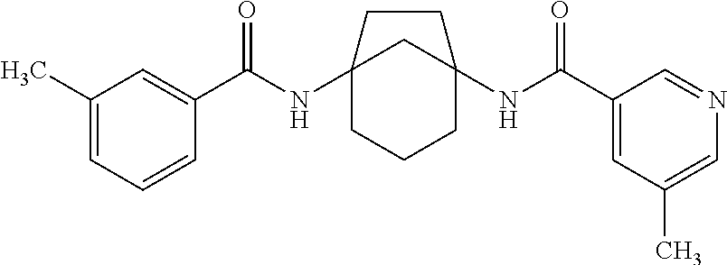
C12(NC(C3=CC(C)=CC=C3)=O)CCCC(NC(C3=CC(C)=CN=C3)=O)(C1)CC2
